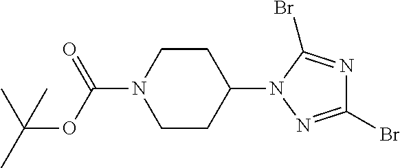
C1CC(N2N=C(Br)N=C2Br)CCN1C(OC(C)(C)C)=O
